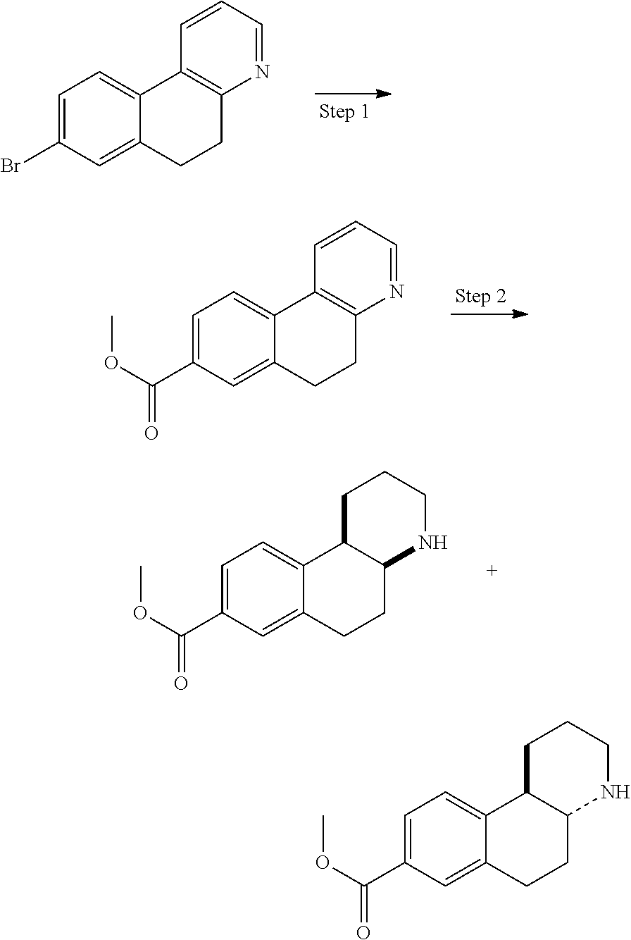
C1=C(Br)C=C2C(=C1)C1=C(CC2)N=CC=C1.C1=C(C(OC)=O)C=C2C(=C1)C1=C(CC2)N=CC=C1.C1=C(C(OC)=O)C=C2C(=C1)C1C(CC2)NCCC1.C1=C(C(OC)=O)C=C2C(=C1)C1C(CC2)NCCC1
